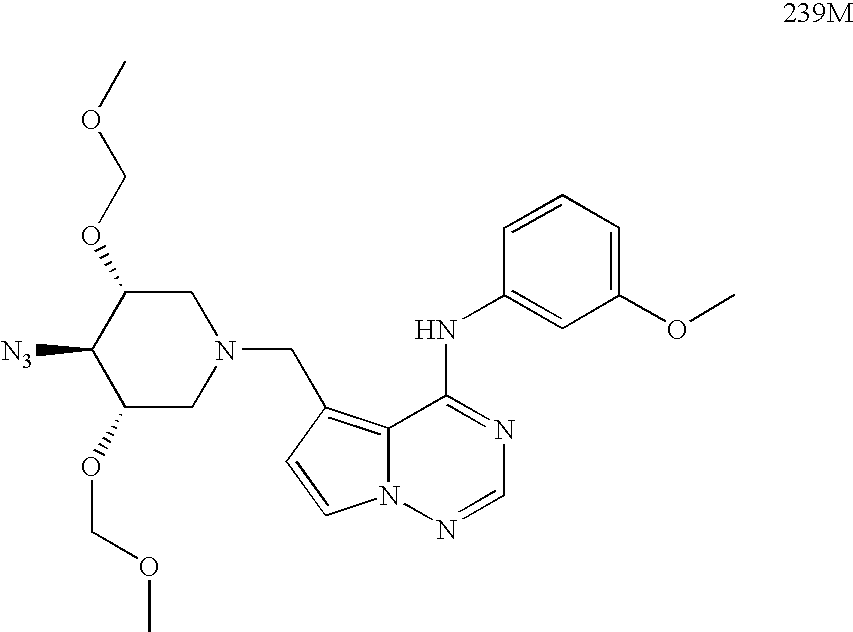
C1(OCOC)CN(CC2=C3N(N=CN=C3NC3=CC(OC)=CC=C3)C=C2)CC(OCOC)C1[N3]
